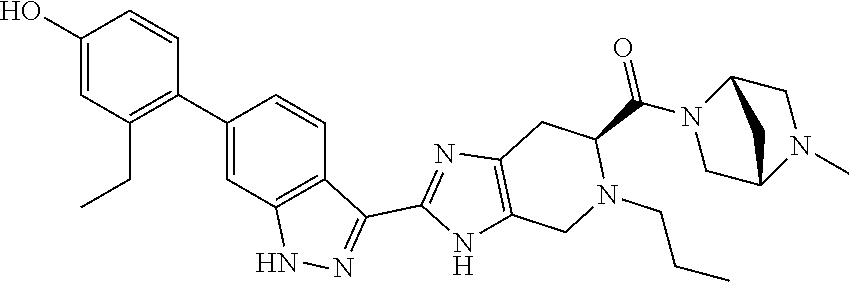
C1(O)=CC(CC)=C(C2=CC3=C(C=C2)C(C2=NC4=C(N2)CN(CCC)C(C(=O)N2CC5N(C)CC2C5)C4)=NN3)C=C1
